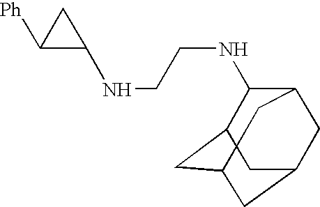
C1(NCCNC2C3CC4CC(CC2C4)C3)CC1[Ph]
